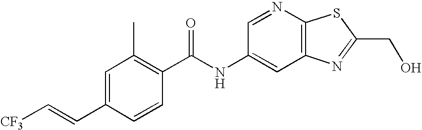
C1=C(C=C[CF3])C=CC(C(NC2=CC3=C(N=C2)SC(CO)=N3)=O)=C1C
